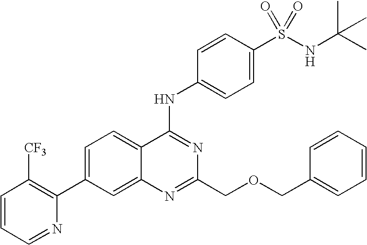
C1=CC=NC(C2=CC=C3C(=C2)N=C(COCC2=CC=CC=C2)N=C3NC2=CC=C(S(NC(C)(C)C)(=O)=O)C=C2)=C1[CF3]
